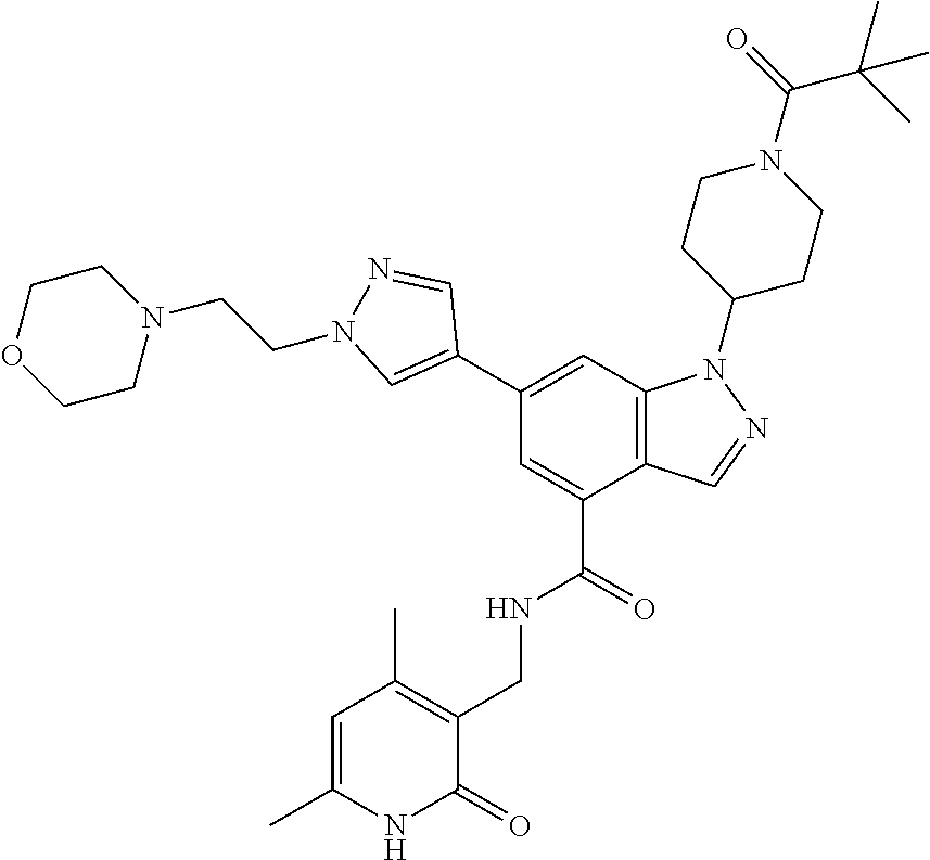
C12=C(C=C(C3=CN(CCN4CCOCC4)N=C3)C=C1C(=O)NCC1=C(C)C=C(C)NC1=O)N(C1CCN(C(=O)C(C)(C)C)CC1)N=C2
